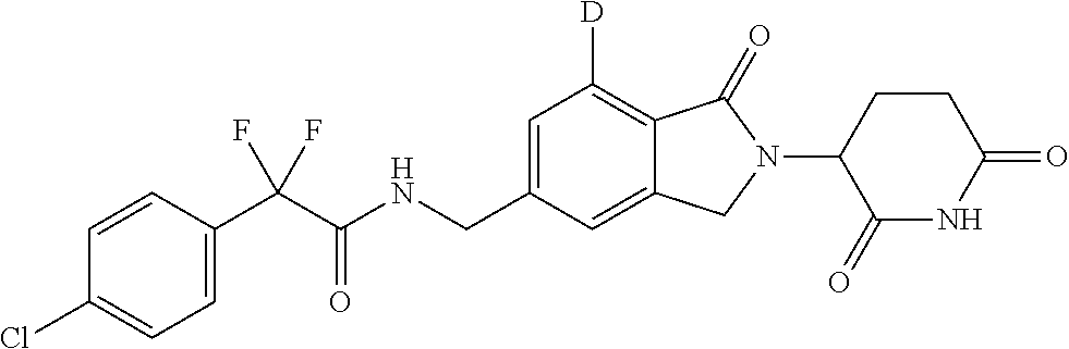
C1=CC(C(C(NCC2=CC([D])=C3C(=C2)CN(C2C(=O)NC(=O)CC2)C3=O)=O)(F)F)=CC=C1Cl
